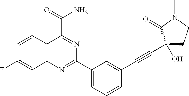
C12=C(N=C(C3=CC=CC(C#CC4(O)CCN(C)C4=O)=C3)N=C1C(=O)N)C=C(F)C=C2
